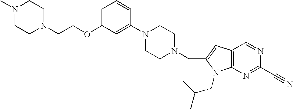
C1=C(OCCN2CCN(C)CC2)C=C(N2CCN(CC3=CC4=C(N3CC(C)C)N=C(C#N)N=C4)CC2)C=C1
